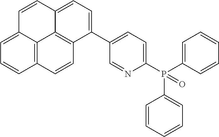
C12=C3C(=CC=C1)C=CC1=CC=C(C4=CC=C(P(C5=CC=CC=C5)(C5=CC=CC=C5)=O)N=C4)C(=C31)C=C2
